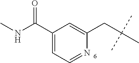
CNC(C1=CC=NC(CC(C)(C)C)=C1)=O
